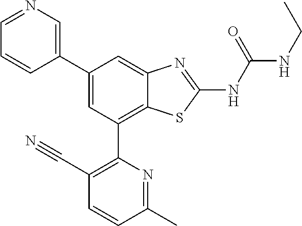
C1(C2=CC(C3=C(C#N)C=CC(C)=N3)=C3C(=C2)N=C(NC(NCC)=O)S3)=CN=CC=C1
